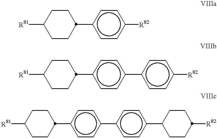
[R81]C1CCC(c2ccc([R82])cc2)CC1.[R81]C1CCC(c2ccc(-c3ccc([R82])cc3)cc2)CC1.[R81]C1CCC(c2ccc(-c3ccc(C4CCC([R82])CC4)cc3)cc2)CC1
